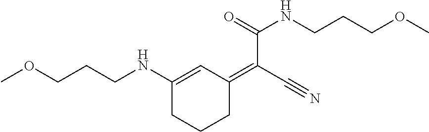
COCCCNC1=CC(=C(C#N)C(=O)NCCCOC)CCC1
